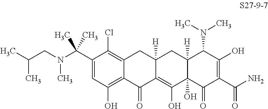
C(C)(C)(C1=CC(O)=C2C(=C1Cl)CC1([H])C(=C(O)C3(O)C([H])(C1)C(N(C)C)C(O)=C(C(N)=O)C3=O)C2=O)N(CC(C)C)C
